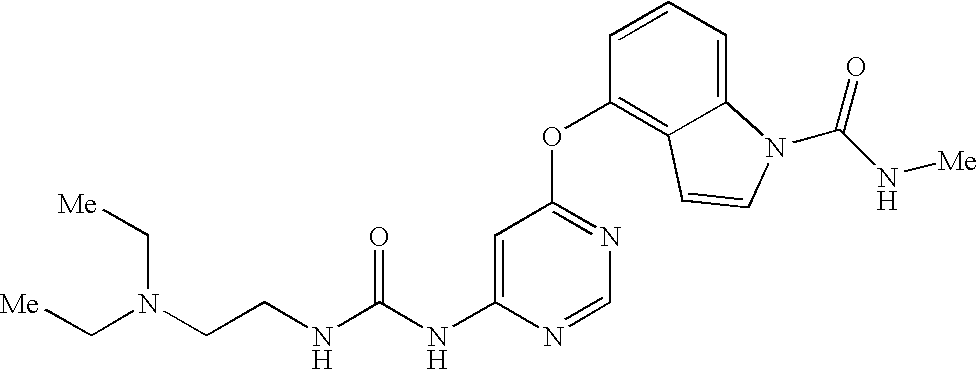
N(C1=CC(OC2=C3C(=CC=C2)N(C(N[Me])=O)C=C3)=NC=N1)C(=O)NCCN(C[Me])C[Me]
